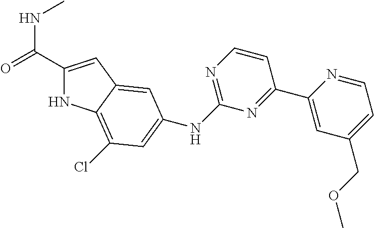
C1(C(=O)NC)=CC2=CC(NC3=NC=CC(C4=CC(COC)=CC=N4)=N3)=CC(Cl)=C2N1
